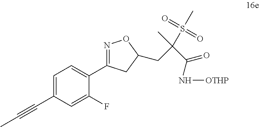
C1=C(C#CC)C=C(F)C(C2=NOC(CC(C(N[OTHP])=O)(S(C)(=O)=O)C)C2)=C1
